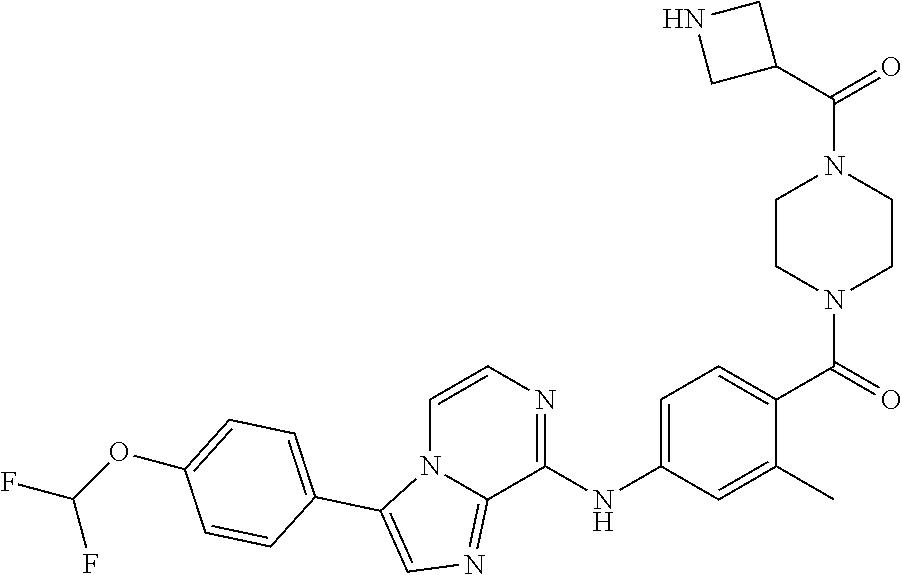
C1(C(N2CCN(C(=O)C3=CC=C(NC4=NC=CN5C4=NC=C5C4=CC=C(OC(F)F)C=C4)C=C3C)CC2)=O)CNC1
